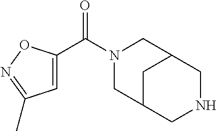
N1(C(C2=CC(C)=NO2)=O)CC2CNCC(C1)C2
